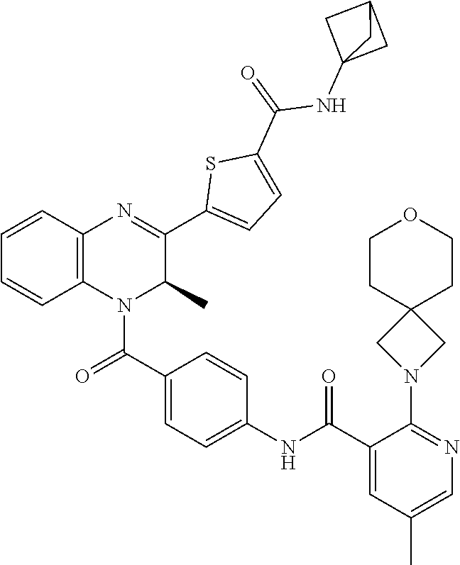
C1=C(C(NC2=CC=C(C(=O)N3C4=C(C=CC=C4)N=C(C4=CC=C(C(=O)NC56CC(C5)C6)S4)C3C)C=C2)=O)C(N2CC3(C2)CCOCC3)=NC=C1C
